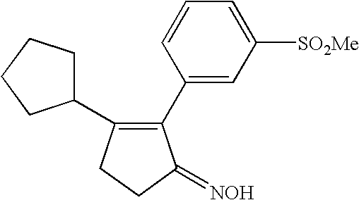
C1(C2=CC([SO2Me])=CC=C2)=C(C2CCCC2)CCC1=[NOH]
